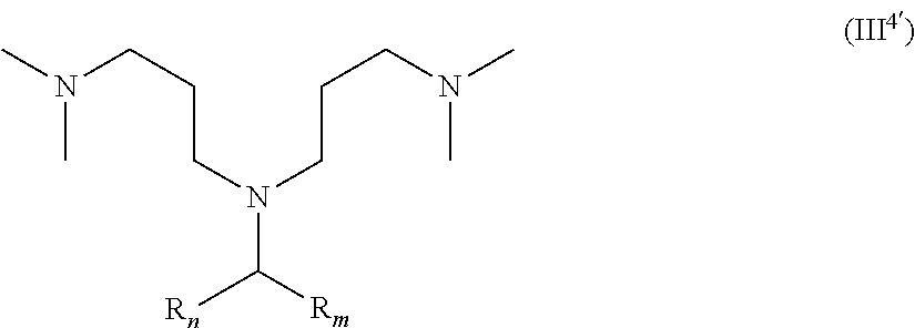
C(CN(CCCN(C)C)C([Rm])[Rn])CN(C)C
